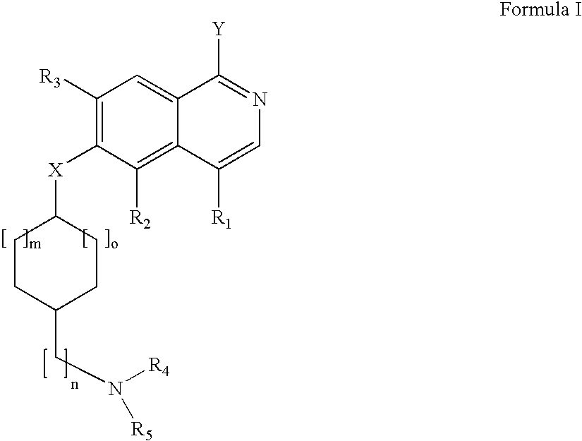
C1([R3])=C([X]C2CCC(CN([R5])[R4])CC2)C([R2])=C2C(=C1)C([Y])=NC=C2[R1]
